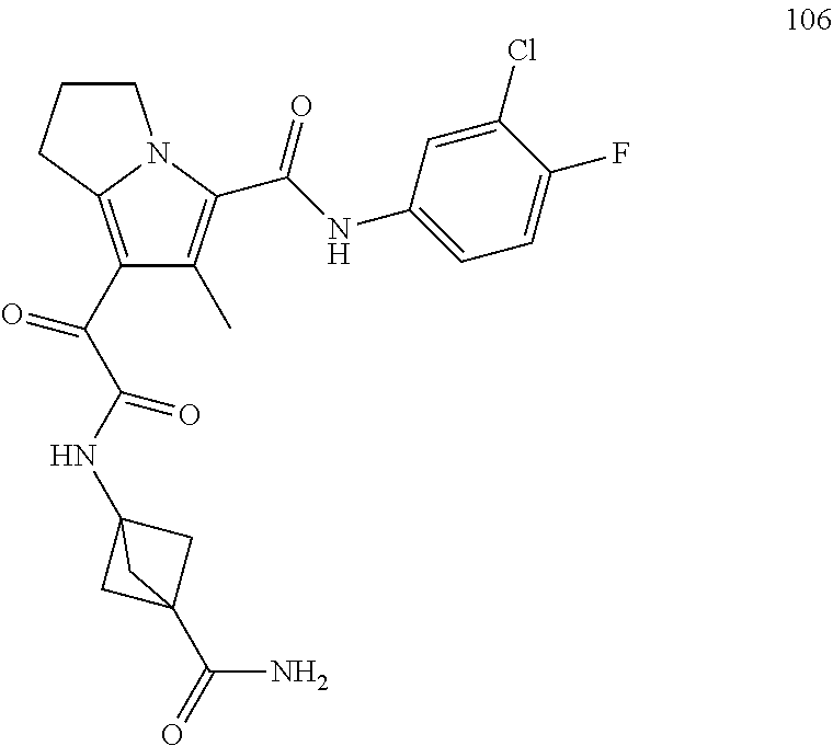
C1(C(=O)C(=O)NC23CC(C(=O)N)(C2)C3)=C2N(C(C(NC3=CC=C(F)C(Cl)=C3)=O)=C1C)CCC2
